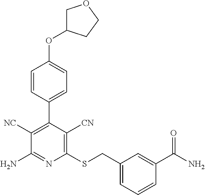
C1(SCC2=CC=CC(C(N)=O)=C2)=C([CN])C(C2=CC=C(OC3COCC3)C=C2)=C([NC])C(N)=N1
